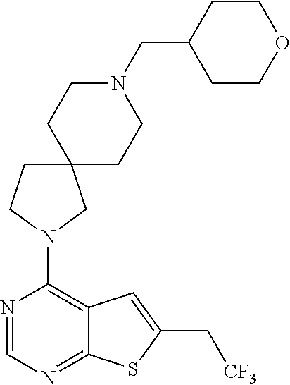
C1(N2CC3(CCN(CC4CCOCC4)CC3)CC2)=C2C(=NC=N1)SC(C[CF3])=C2
